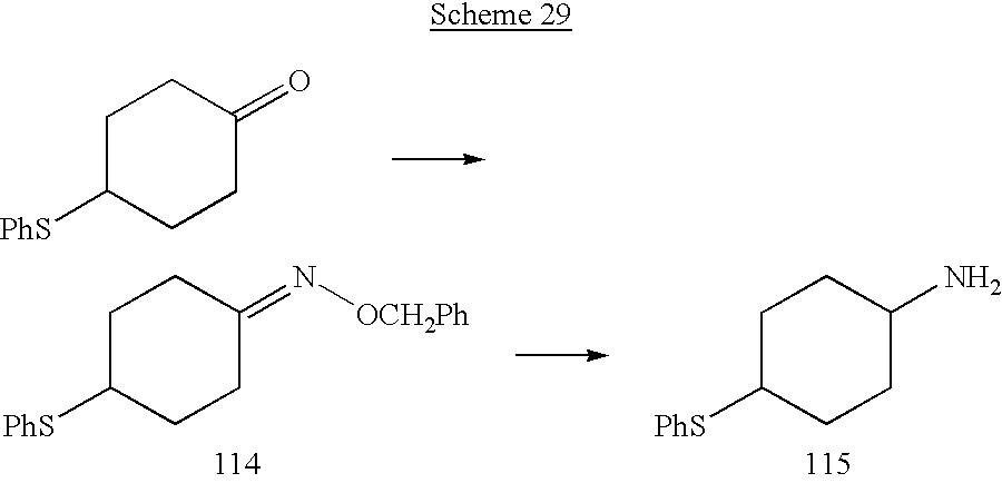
C1C([PhS])CCC(=O)C1.C1C([PhS])CCC(N)C1.C1C([PhS])CCC(=N[OCH2Ph])C1
